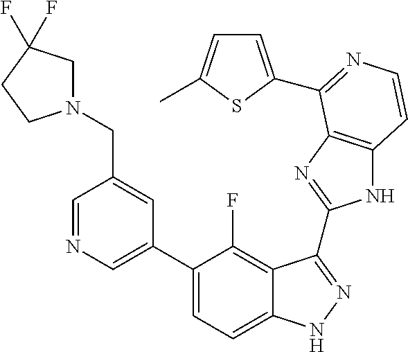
C1=C(C2=CC=C3C(=C2F)C(C2=NC4=C(N2)C=CN=C4C2=CC=C(C)S2)=NN3)C=C(CN2CC(F)(F)CC2)C=N1
